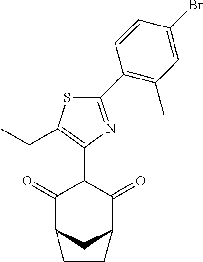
C1(=O)C2CC(C(=O)C1C1=C(CC)SC(C3=C(C)C=C(Br)C=C3)=N1)CC2
